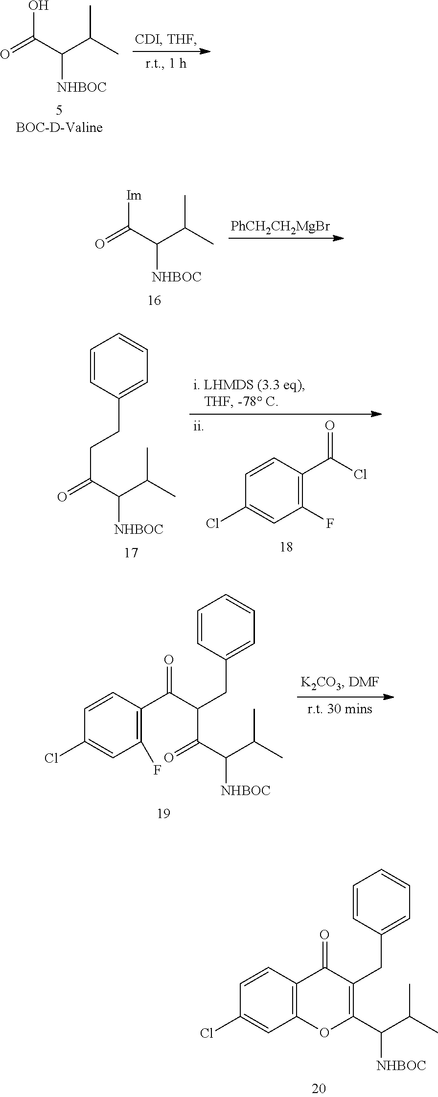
OC(C(C(C)C)[NHBOC])=O.[Im]C(C(C(C)C)[NHBOC])=O.[PhCH2CH2MgBr].C1(Cl)=CC(F)=C(C(Cl)=O)C=C1.C1=CC(CCC(=O)C(C(C)C)[NHBOC])=CC=C1.C1=CC(CC(C(=O)C(C(C)C)[NHBOC])C(C2=C(F)C=C(Cl)C=C2)=O)=CC=C1.C1=CC(CC2=C(C(C(C)C)[NHBOC])OC3=C(C2=O)C=CC(Cl)=C3)=CC=C1
